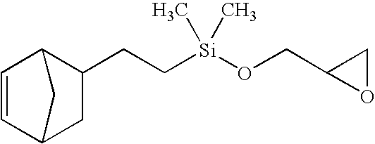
C1=CC2CC(CC[Si](OCC3OC3)(C)C)C1C2
